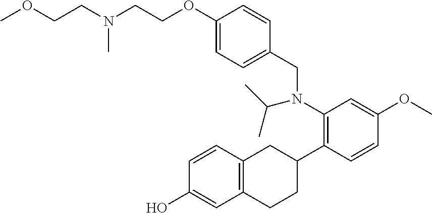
C(CN(C)CCOC1=CC=C(CN(C2=C(C3CC4=C(CC3)C=C(O)C=C4)C=CC(OC)=C2)C(C)C)C=C1)OC
